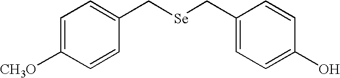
C1=C([CH3O])C=CC(C[Se]CC2=CC=C(O)C=C2)=C1
